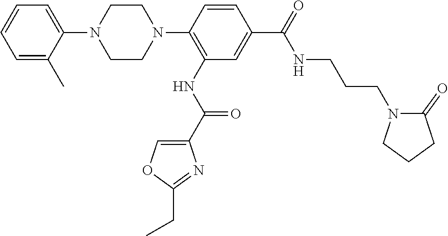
C1=C(N2CCN(C3=C(NC(C4=COC(CC)=N4)=O)C=C(C(NCCCN4C(=O)CCC4)=O)C=C3)CC2)C(C)=CC=C1
